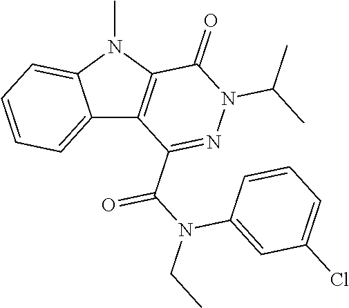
C12=CC=CC=C1N(C)C1=C2C(C(N(CC)C2=CC(Cl)=CC=C2)=O)=NN(C(C)C)C1=O
